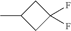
CC1CC(F)(F)C1
